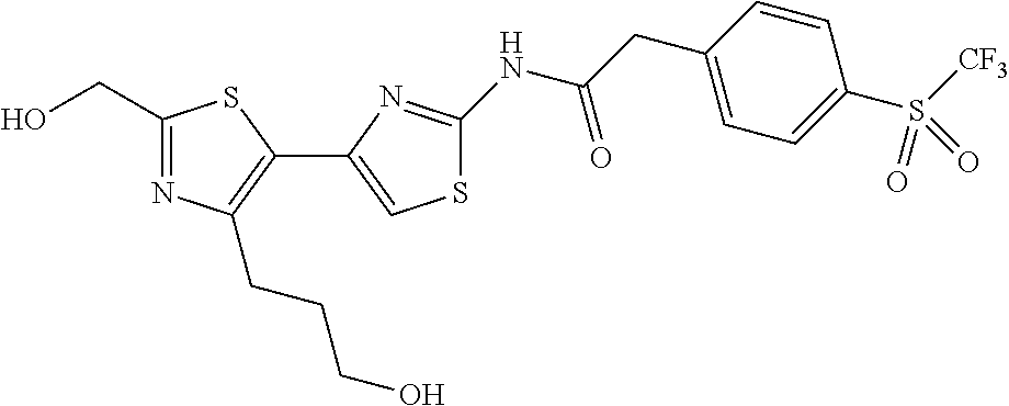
OCC1=NC(CCCO)=C(C2=CSC(NC(CC3=CC=C(S([CF3])(=O)=O)C=C3)=O)=N2)S1
